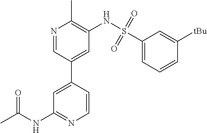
N1=CC(C2=CC(NC(C)=O)=NC=C2)=CC(NS(C2=CC=CC([tBu])=C2)(=O)=O)=C1C
